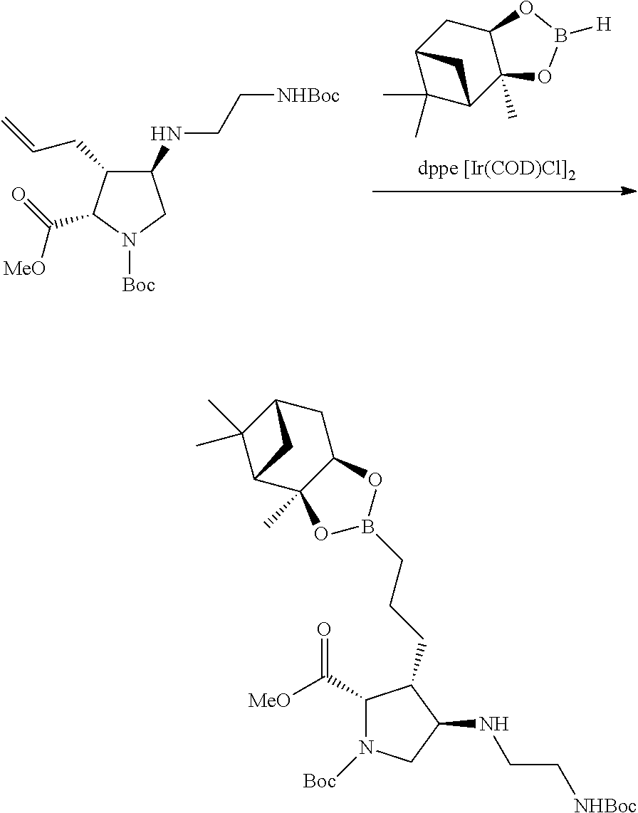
C12C(C)(C)C(C3(C)C(C1)OB([H])O3)C2.C1(NCC[NHBoc])C(CC=C)C(C(=O)[MeO])N([Boc])C1.C1(C([MeO])=O)N([Boc])CC(NCC[NHBoc])C1CCCB1OC2(C)C3C(C)(C)C(CC2O1)C3
